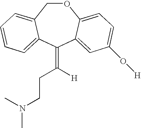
O1CC2=CC=CC=C2C(=C(CCN(C)C)[H])C2=CC(O[H])=CC=C12
